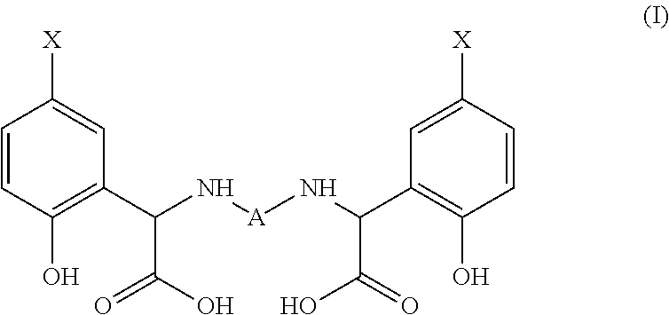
[A](NC(C1=C(O)C=CC([X])=C1)C(=O)O)NC(C1=C(O)C=CC([X])=C1)C(=O)O
